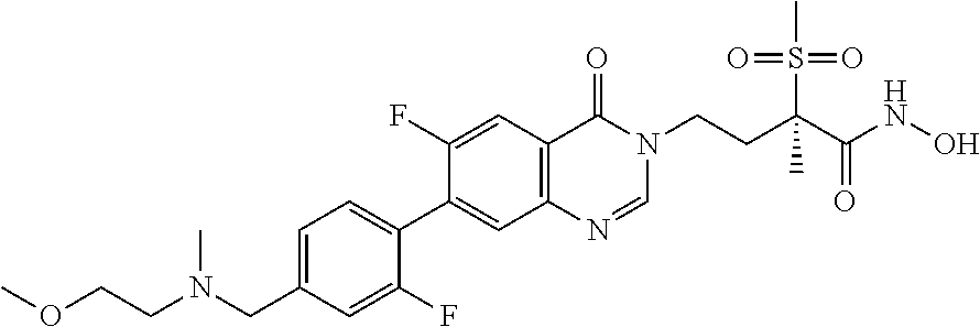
CN(CC1=CC=C(C2=CC3=C(C=C2F)C(=O)N(CCC(S(=O)(=O)C)(C(NO)=O)C)C=N3)C(F)=C1)CCOC
